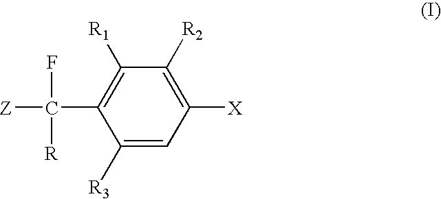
C1([R3])=CC([X])=C([R2])C([R1])=C1C(F)([R])[Z]
